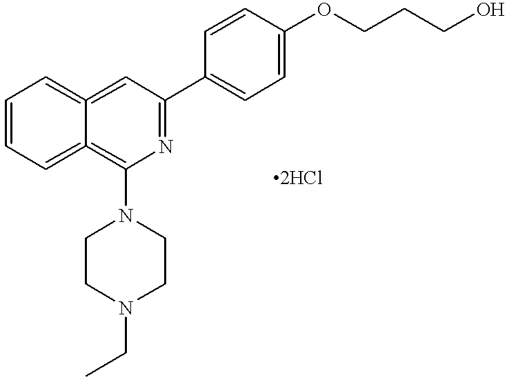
C12=CC(C3=CC=C(OCCCO)C=C3)=NC(N3CCN(CC)CC3)=C1=CC=CC=2
